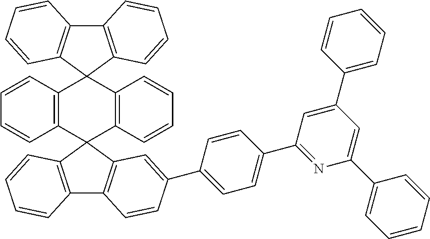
C12=C(C3(C4=C1C=CC=C4)C1=C(C4(C5=C3C=CC=C5)C3=C(C5=C4C=CC=C5)C=CC(C4=CC=C(C5=NC(C6=CC=CC=C6)=CC(C6=CC=CC=C6)=C5)C=C4)=C3)C=CC=C1)C=CC=C2
